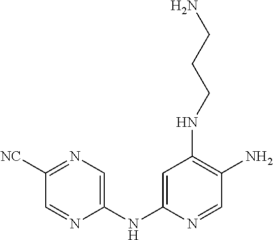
C1=C(NC2=CN=C([NC])C=N2)N=CC(N)=C1NCCCN
